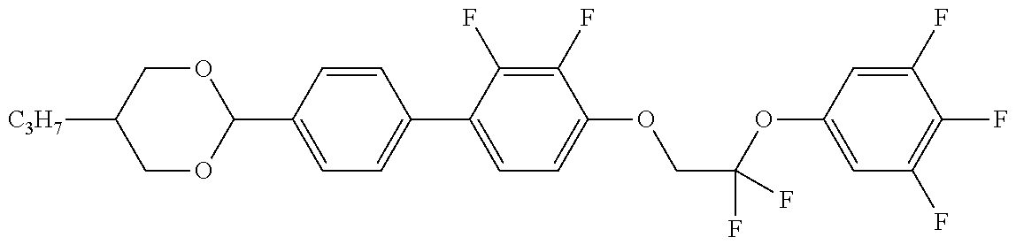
C1(C2=CC=C(C3=CC=C(OCC(OC4=CC(F)=C(F)C(F)=C4)(F)F)C(F)=C3F)C=C2)OCC([C3H7])CO1
